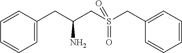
C1=C(CC(CS(CC2=CC=CC=C2)(=O)=O)N)C=CC=C1
